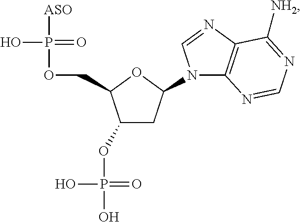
C1(OP(O)(=O)O)CC(N2C3=C(N=C2)C([NH2])=NC=N3)OC1COP(O)(=O)[ASO]
